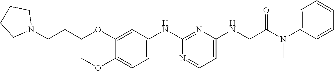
C1(NCC(N(C2=CC=CC=C2)C)=O)=CC=NC(NC2=CC=C(OC)C(OCCCN3CCCC3)=C2)=N1
